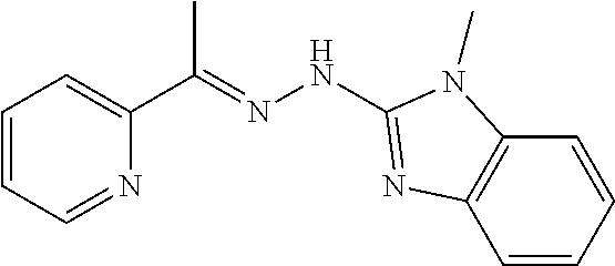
C1(C(=NNC2=NC3=C(C=CC=C3)N2C)C)=CC=CC=N1
